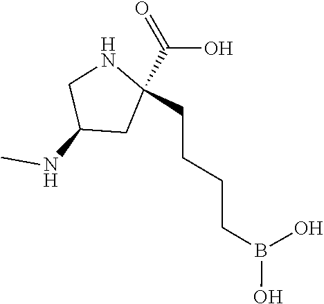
C(C1(C(O)=O)CC(NC)CN1)CCCB(O)O
